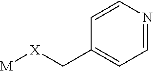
[M][X]CC1=CC=NC=C1
